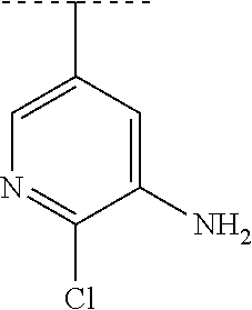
C1(N)=CC(C(C)C)=CN=C1Cl
